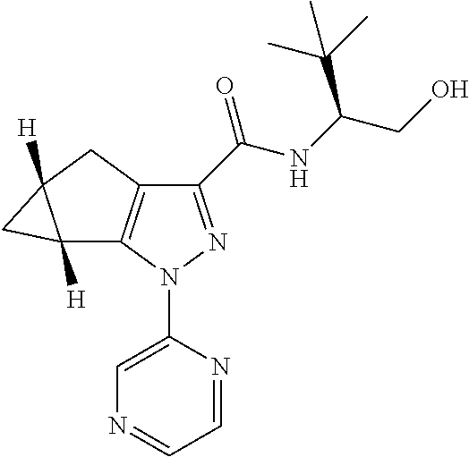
C1(C(=O)NC(C(C)(C)C)CO)=NN(C2=CN=CC=N2)C2=C1CC1([H])C2([H])C1
